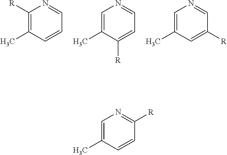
C1=C(C)C=CC([R])=N1.C1([R])=C(C)C=CC=N1.C1=C(C)C([R])=CC=N1.C1=C(C)C=C([R])C=N1
